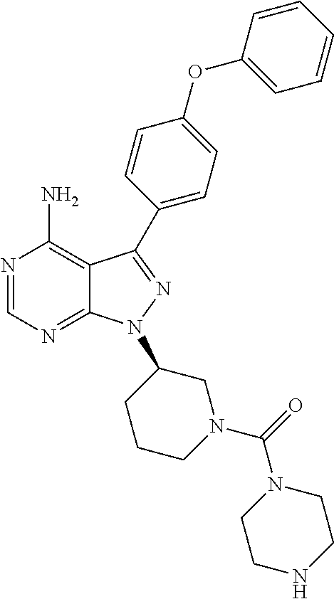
N1=CN=C2C(=C1N)C(C1=CC=C(OC3=CC=CC=C3)C=C1)=NN2C1CCCN(C(=O)N2CCNCC2)C1
